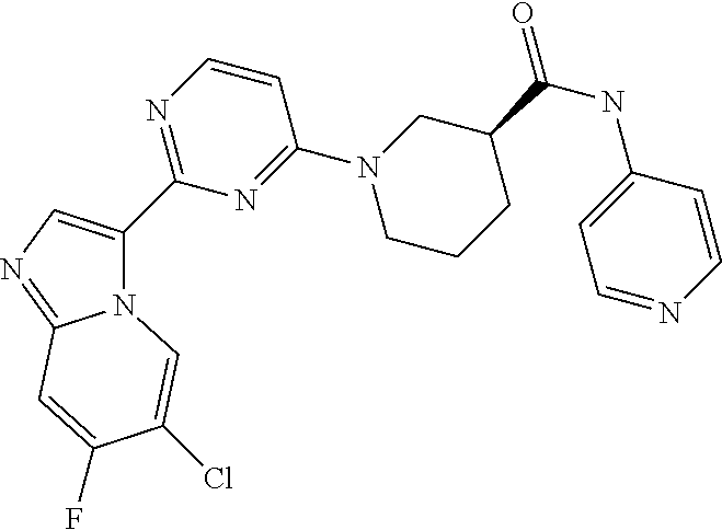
N12C(=NC=C1C1=NC=CC(N3CC(C(NC4=CC=NC=C4)=O)CCC3)=N1)C=C(F)C(Cl)=C2
